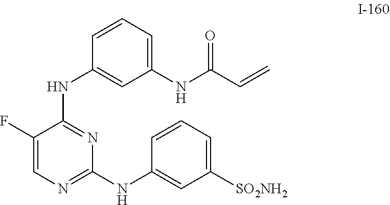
C1(F)=CN=C(NC2=CC([SO2NH2])=CC=C2)N=C1NC1=CC(NC(C=C)=O)=CC=C1
